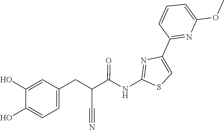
C1(C2=NC(OC)=CC=C2)=CSC(NC(C(C#N)CC2=CC=C(O)C(O)=C2)=O)=N1
